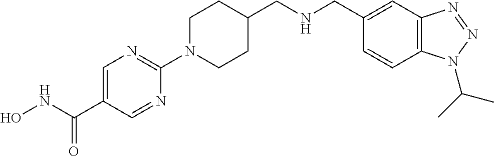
C1=C(C(NO)=O)C=NC(N2CCC(CNCC3=CC4=C(C=C3)N(C(C)C)N=N4)CC2)=N1
